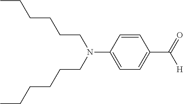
CCCCCCN(CCCCCC)C1=CC=C(C([H])=O)C=C1
